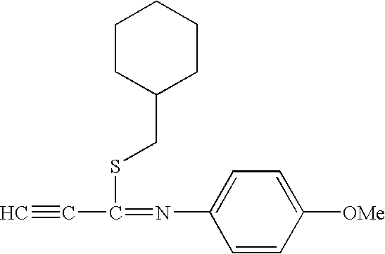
C#CC(=NC1=CC=C([OMe])C=C1)SCC1CCCCC1
